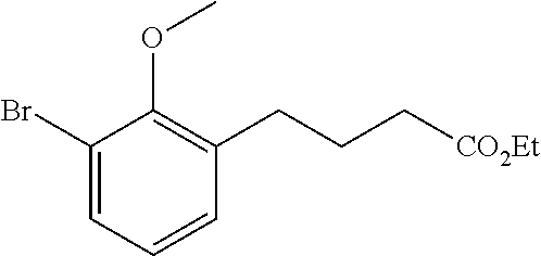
C1(Br)=CC=CC(CCC[CO2Et])=C1OC
